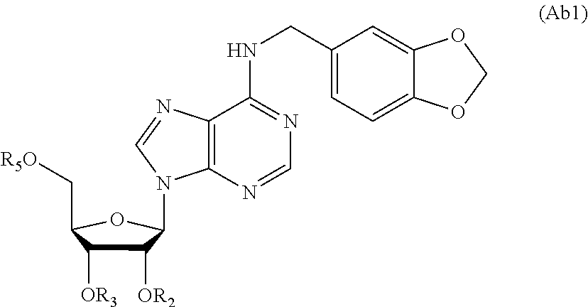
C1([OR2])C([OR3])C(C[R5O])OC1N1C2=C(N=C1)C(NCC1=CC=C3C(=C1)OCO3)=NC=N2
